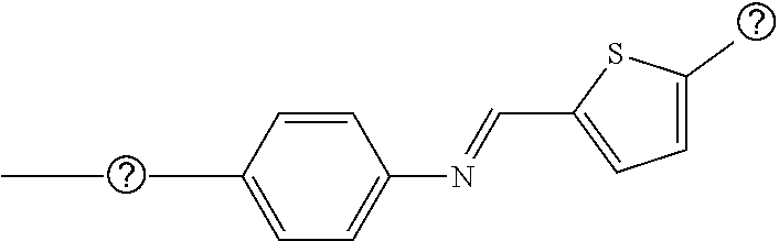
C1=C(C)SC(C=NC2=CC=C(CC)C=C2)=C1
